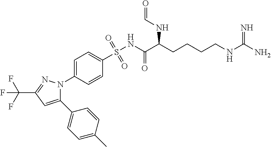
N1(C2=CC=C(S(NC(C(CCCCNC(N)=N)NC=O)=O)(=O)=O)C=C2)N=C(C(F)(F)F)C=C1C1=CC=C(C)C=C1
